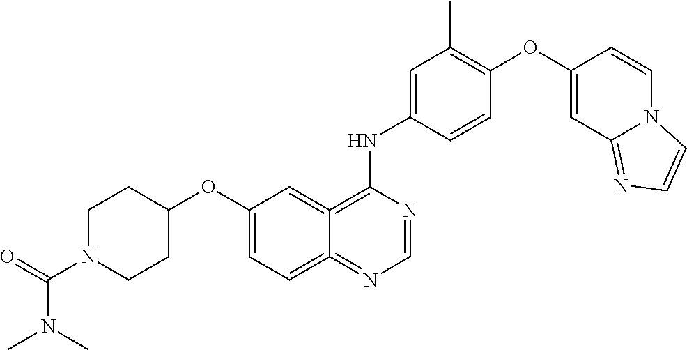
C1=CC(NC2=C3=CC(OC4CCN(C(=O)N(C)C)CC4)=CC=C3=NC=N2)=CC(C)=C1OC1=CC2=NC=CN2C=C1
